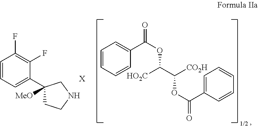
C1=CC=CC(C(OC(C([CO2H])OC(=O)C2=CC=CC=C2)[HO2C])=O)=C1.C1=CC=C(C2([MeO])CCNC2)C(F)=C1F.[X]
